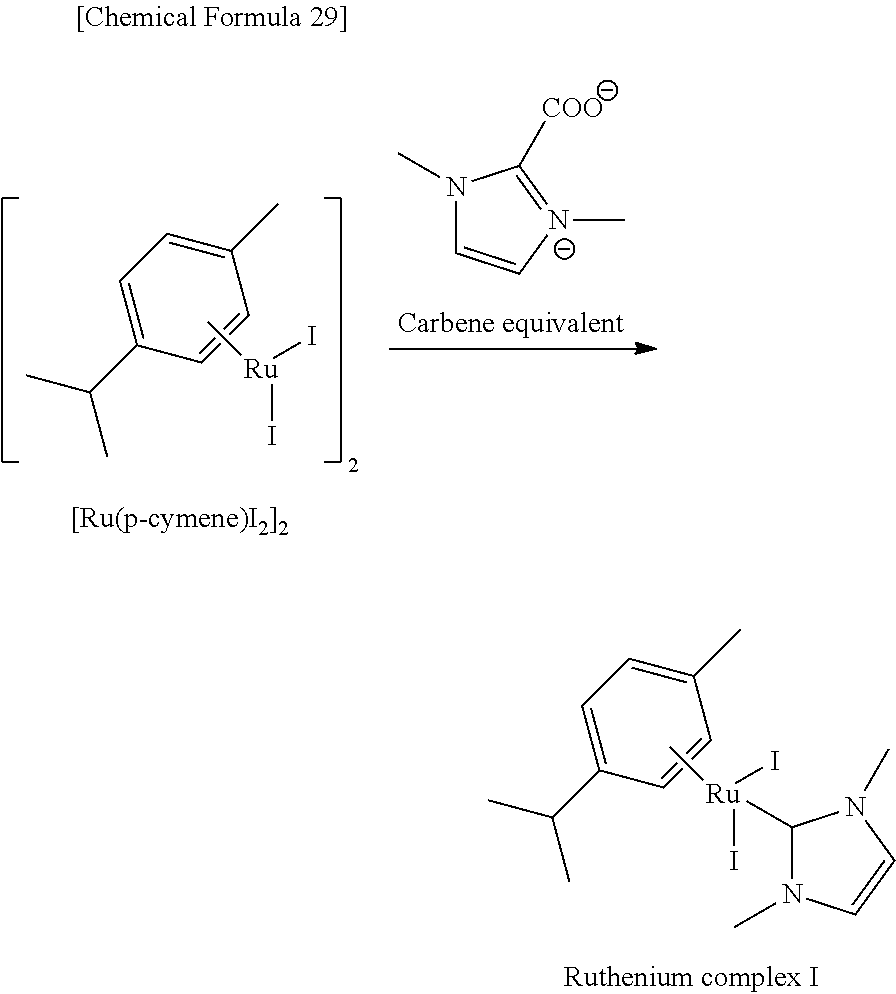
C1(C)=CC=C(C(C)C)C=C1.C[Ru](I)I.N1(C)C=C[N-](C)=C1[COO].C1(C)=CC=C(C(C)C)C=C1.C[Ru](I)(I)C1N(C)C=CN1C
